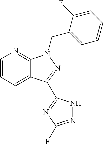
C12=CC=CN=C1N(CC1=CC=CC=C1F)N=C2C1=NC(F)=NN1
